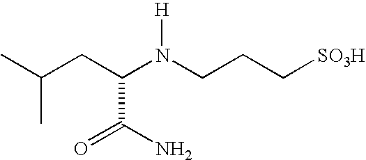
CC(CC(N(CCC[SO3H])[H])C(=O)N)C
